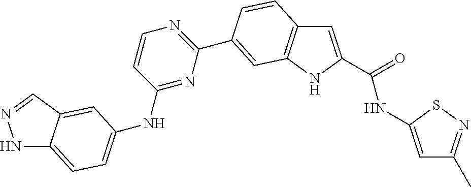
N1C2=CC=C(NC3=NC(C4=CC5=C(C=C(C(=O)NC6=CC(C)=NS6)N5)C=C4)=NC=C3)C=C2C=N1
